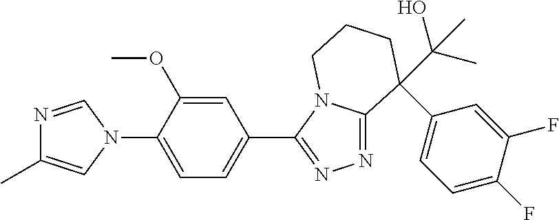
N1=CN(C2=CC=C(C3=NN=C4N3CCCC4(C3=CC=C(F)C(F)=C3)C(C)(O)C)C=C2OC)C=C1C
